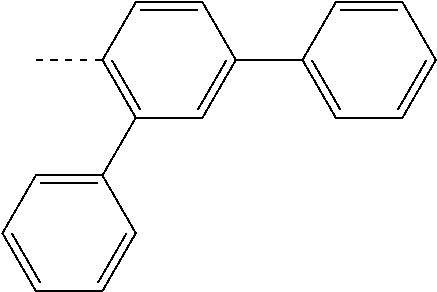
C1(C)=C(C2=CC=CC=C2)C=C(C2=CC=CC=C2)C=C1
